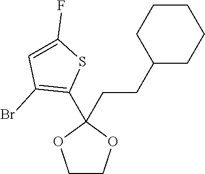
C1CCC(CCC2(C3=C(Br)C=C(F)S3)OCCO2)CC1
